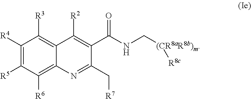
C1([R4])=C([R5])C([R6])=C2C(=C1[R3])C([R2])=C(C(=O)NC[(CR8aR8b)m][R8c])C(C[R7])=N2
